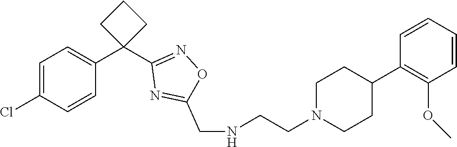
C1=C(Cl)C=CC(C2(C3=NOC(CNCCN4CCC(C5=C(OC)C=CC=C5)CC4)=N3)CCC2)=C1
